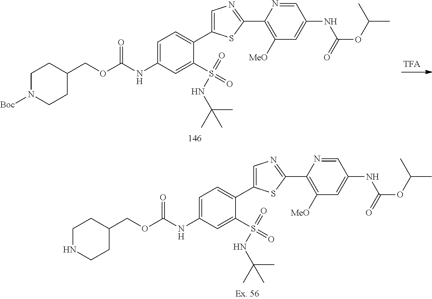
C1=C(C2=CC=C(NC(=O)OCC3CCNCC3)C=C2S(=O)(=O)NC(C)(C)C)SC(C2=C([MeO])C=C(NC(OC(C)C)=O)C=N2)=N1.C1=C(C2=CC=C(NC(=O)OCC3CCN([Boc])CC3)C=C2S(=O)(=O)NC(C)(C)C)SC(C2=C([MeO])C=C(NC(OC(C)C)=O)C=N2)=N1
